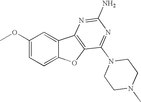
C1(OC)=CC=C2C(=C1)C1=C(O2)C(N2CCN(C)CC2)=NC(N)=N1
